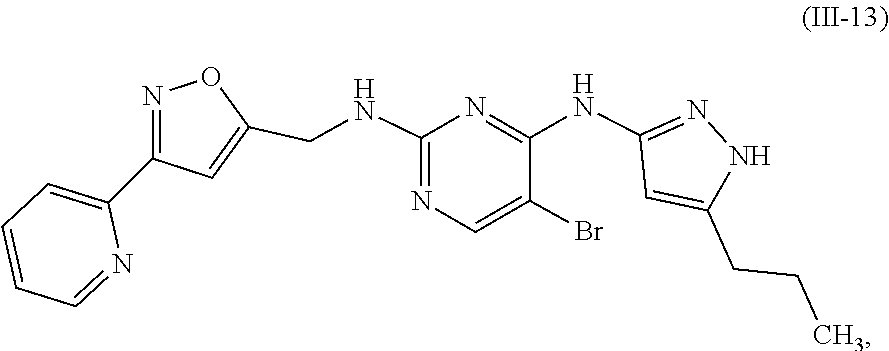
N1C(CCC)=CC(NC2=NC(NCC3=CC(C4=CC=CC=N4)=NO3)=NC=C2Br)=N1
